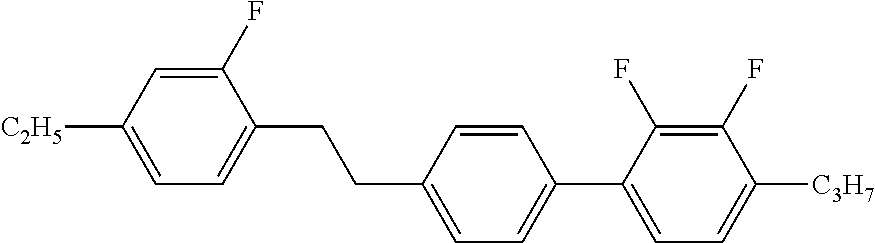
C1(F)=CC([C2H5])=CC=C1CCC1=CC=C(C2=CC=C([C3H7])C(F)=C2F)C=C1
